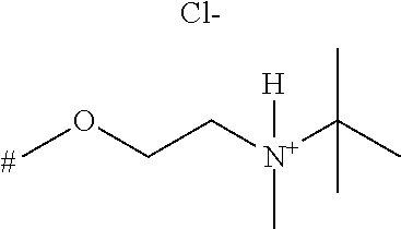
COCC[N+](C(C)(C)C)(C)[H].[Cl-]
